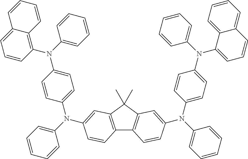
C12=C(C(C)(C)C3=C1C=CC(N(C1=CC=CC=C1)C1=CC=C(N(C4=CC=CC=C4)C4=CC=CC5=CC=CC=C45)C=C1)=C3)C=C(N(C1=CC=CC=C1)C1=CC=C(N(C3=CC=CC=C3)C3=C4C(=CC=C3)C=CC=C4)C=C1)C=C2
